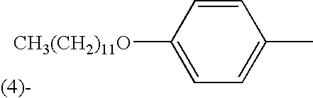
[CH3(CH2)11O]C1=CC=C(C)C=C1
